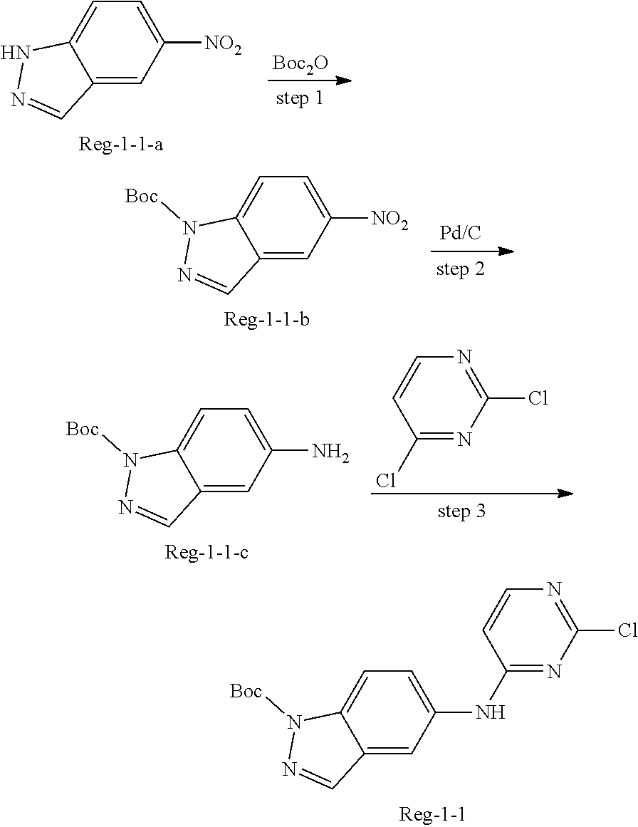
C1(NC2=NC(Cl)=NC=C2)=CC=C2C(=C1)C=NN2[Boc].[Boc2O].C1([NO2])=CC=C2C(=C1)C=NN2.C1([NO2])=CC=C2C(=C1)C=NN2[Boc].C1(N)=CC=C2C(=C1)C=NN2[Boc].C1(Cl)=NC=CC(Cl)=N1
